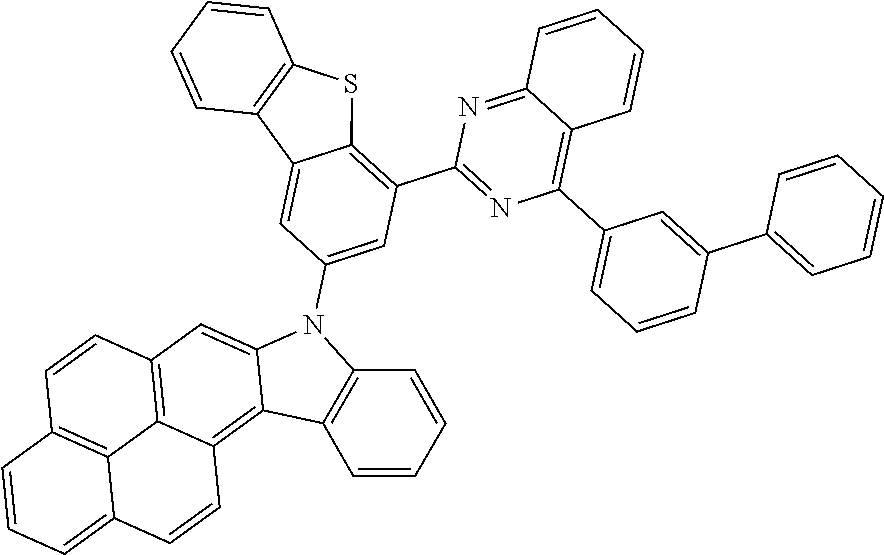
C12=NC(C3=C4C(=CC(N5C6=CC7=C8C(=C6C6=C5C=CC=C6)C=CC5=CC=CC(=C85)C=C7)=C3)C3=C(S4)C=CC=C3)=NC(C3=CC=CC(C4=CC=CC=C4)=C3)=C1C=CC=C2
